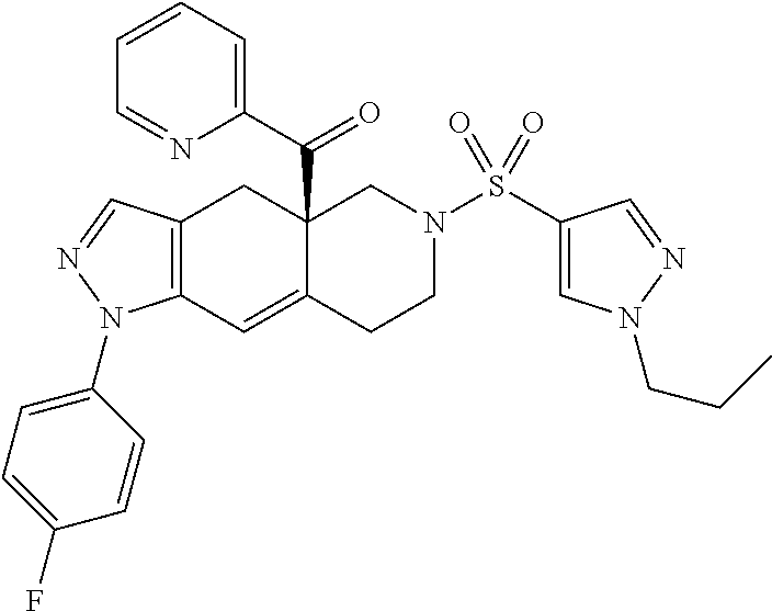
C12=C(C=C3C(C(C4=CC=CC=N4)=O)(C1)CN(S(C1=CN(CCC)N=C1)(=O)=O)CC3)N(C1=CC=C(F)C=C1)N=C2
